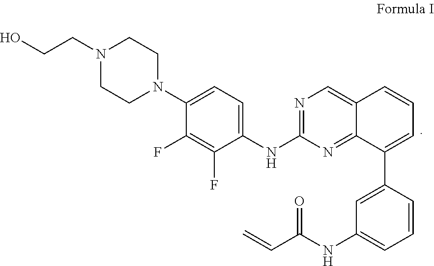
C1CN(CCO)CCN1C1=CC=C(NC2=NC=C3C(=N2)C(C2=CC(NC(C=C)=O)=CC=C2)=CC=C3)C(F)=C1F
